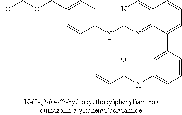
C1(NC2=NC=C3C(=N2)C(C2=CC(NC(C=C)=O)=CC=C2)=CC=C3)=CC=C(COCO)C=C1
